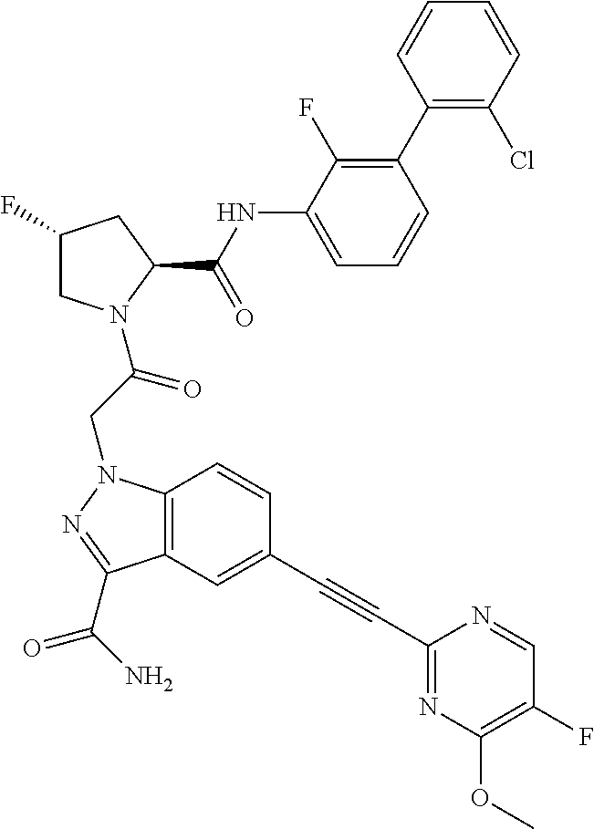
C1(NC(C2CC(F)CN2C(CN2C3=C(C(C(N)=O)=N2)C=C(C#CC2=NC(OC)=C(F)C=N2)C=C3)=O)=O)=CC=CC(C2=C(Cl)C=CC=C2)=C1F
